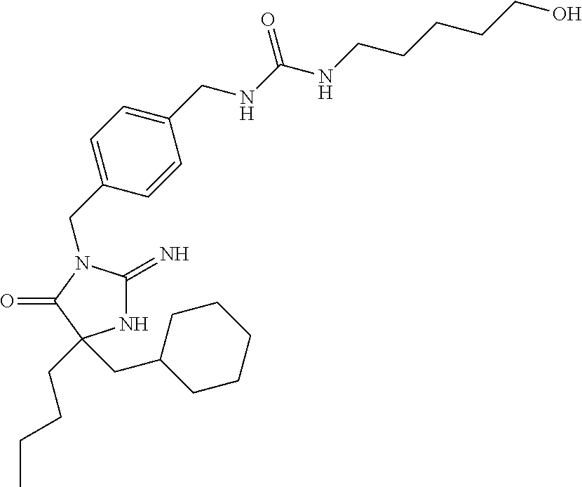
C1(CN2C(=N)NC(CCCC)(CC3CCCCC3)C2=O)=CC=C(CNC(NCCCCCO)=O)C=C1
